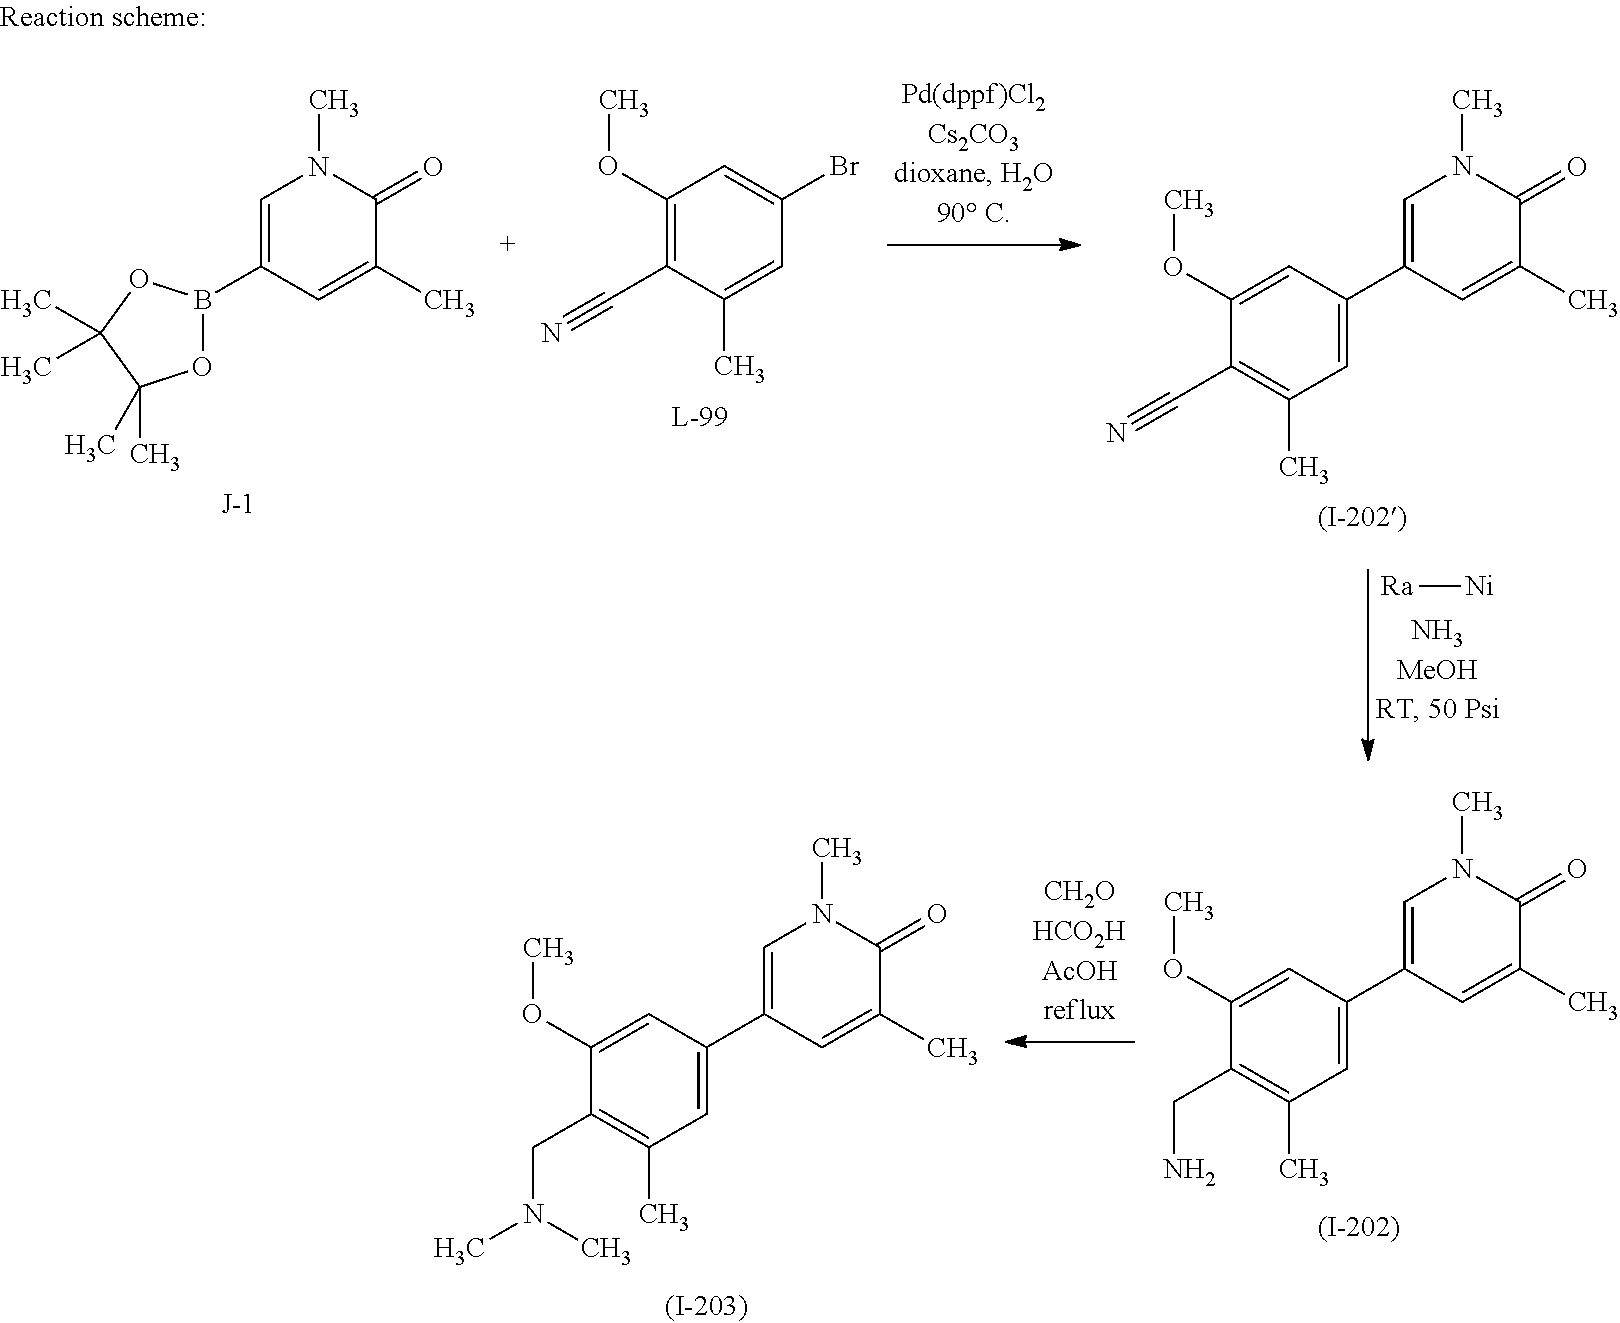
O1B(C2=CN(C)C(=O)C(C)=C2)OC(C)(C)C1(C)C.C1(OC)=C(C#N)C(C)=CC(Br)=C1.C1(OC)=CC(C2=CN(C)C(=O)C(C)=C2)=CC(C)=C1C#N.[Ni][Ra].C1(OC)=CC(C2=CN(C)C(=O)C(C)=C2)=CC(C)=C1CN.C1(OC)=CC(C2=CN(C)C(=O)C(C)=C2)=CC(C)=C1CN(C)C
